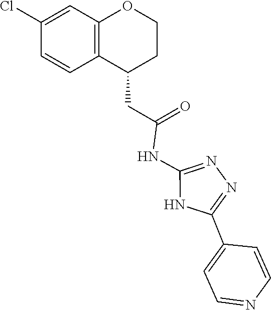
N1=C(NC(CC2C3=C(C=C(Cl)C=C3)OCC2)=O)NC(C2=CC=NC=C2)=N1
